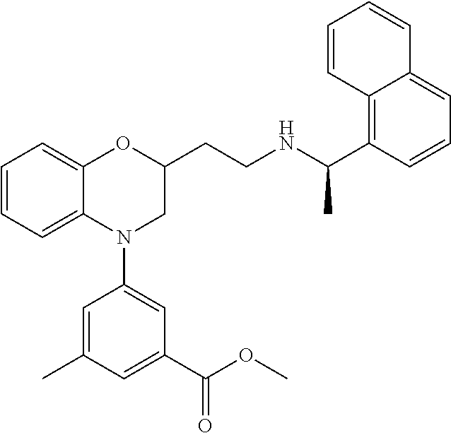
C1=CC=C2C(=C1)OC(CCNC(C1=C3C(=CC=C1)C=CC=C3)C)CN2C1=CC(C(OC)=O)=CC(C)=C1
